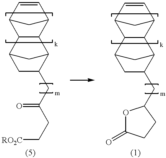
C12C(C3C=CC1C3)C1C(CC(CC[RO2C])=O)CC2C1.C12C(C3C=CC1C3)C1C(CC3OC(=O)CC3)CC2C1
